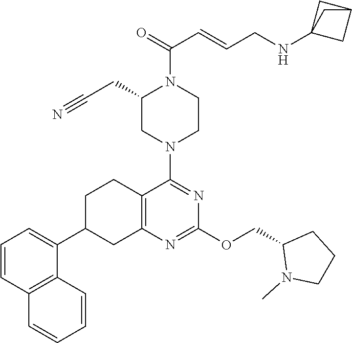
C12=C(C=CC=C1C1CC3=C(CC1)C(N1CCN(C(=O)C=CCNC45CC(C4)C5)C(CC#N)C1)=NC(OCC1N(C)CCC1)=N3)C=CC=C2
